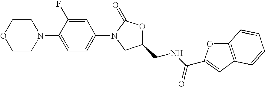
C1N(C2=CC=C(N3CC(CNC(=O)C4=CC5=C(O4)C=CC=C5)OC3=O)C=C2F)CCOC1
